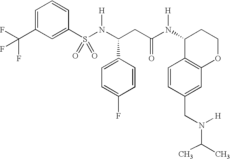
S(N(C(CC(N(C1C2=C(OCC1)C=C(CN(C(C)C)[H])C=C2)[H])=O)C1=CC=C(F)C=C1)[H])(=O)(=O)C1=CC(C(F)(F)F)=CC=C1
